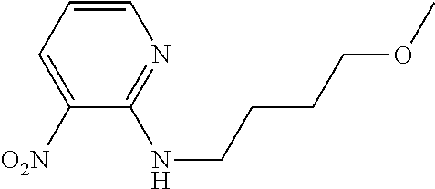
C1=CC=C([O2N])C(NCCCCOC)=N1
